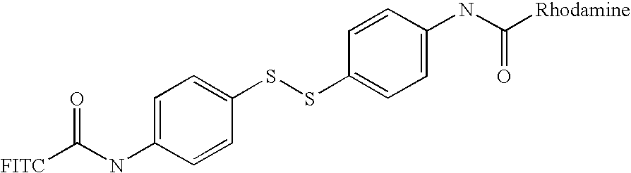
[FITC]C(NC1=CC=C(SSC2=CC=C(NC(=O)[Rhodamine])C=C2)C=C1)=O
